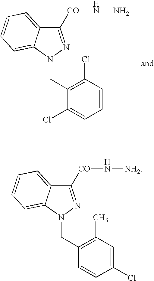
C1=CC(Cl)=C(CN2C3=CC=CC=C3C([CO]NN)=N2)C(Cl)=C1.C1(Cl)=CC(C)=C(CN2C3=CC=CC=C3C([CO]N[NH2])=N2)C=C1
